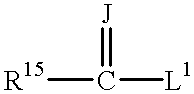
[R15]C([L1])=[J]
